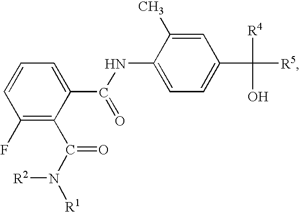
C1(F)=C(C(N([R1])[R2])=O)C(C(NC2=CC=C(C([R5])([R4])O)C=C2C)=O)=CC=C1
